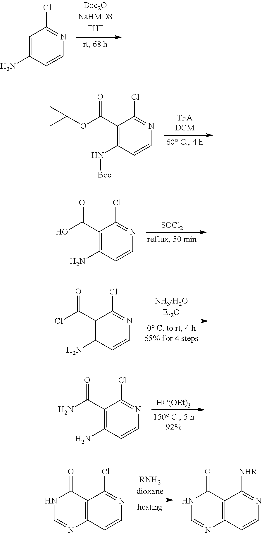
C1=C(N)C=CN=C1Cl.C1(C(OC(C)(C)C)=O)=C(N[Boc])C=CN=C1Cl.[SOCl2].C1(C(O)=O)=C(N)C=CN=C1Cl.C1(C(Cl)=O)=C(N)C=CN=C1Cl.[HC(OEt)3].C1(C(N)=O)=C(N)C=CN=C1Cl.C12=C(C=CN=C1Cl)N=CNC2=O.C12=C(C=CN=C1[NHR])N=CNC2=O
